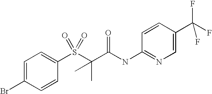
C1=C(Br)C=CC(S(C(C(NC2=NC=C(C(F)(F)F)C=C2)=O)(C)C)(=O)=O)=C1
